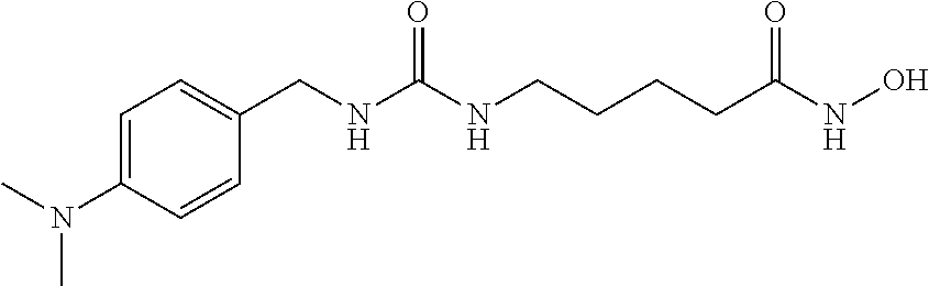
N(C(NCCCCC(NO)=O)=O)CC1=CC=C(N(C)C)C=C1
